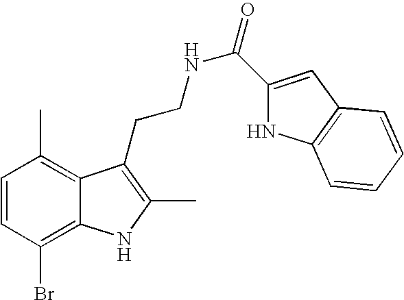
C1=CC(Br)=C2C(=C1C)C(CCNC(=O)C1=CC3=C(N1)C=CC=C3)=C(C)N2
